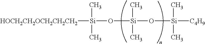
[HOCH2CH2OCH2CH2CH2][Si](C)(O[Si](O[Si]([C4H9])(C)C)(C)C)C
